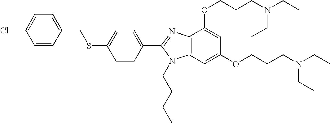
C1=C(Cl)C=CC(CSC2=CC=C(C3=NC4=C(N3CCCC)C=C(OCCCN(CC)CC)C=C4OCCCN(CC)CC)C=C2)=C1
